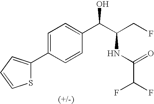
S1C(C2=CC=C(C(C(CF)NC(C(F)F)=O)O)C=C2)=CC=C1
